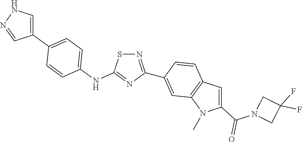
C1(F)(F)CN(C(C2=CC3=C(N2C)C=C(C2=NSC(NC4=CC=C(C5=CNN=C5)C=C4)=N2)C=C3)=O)C1
